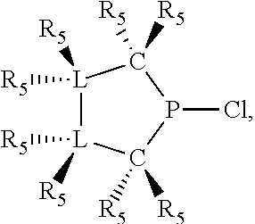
[L]1([R5])([R5])[L]([R5])([R5])C([R5])([R5])P(Cl)C1([R5])[R5]
